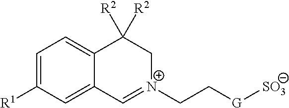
C1=C([R1])C=C2C(=C1)C([R2])([R2])C[N+](CC[G][SO3])=C2
